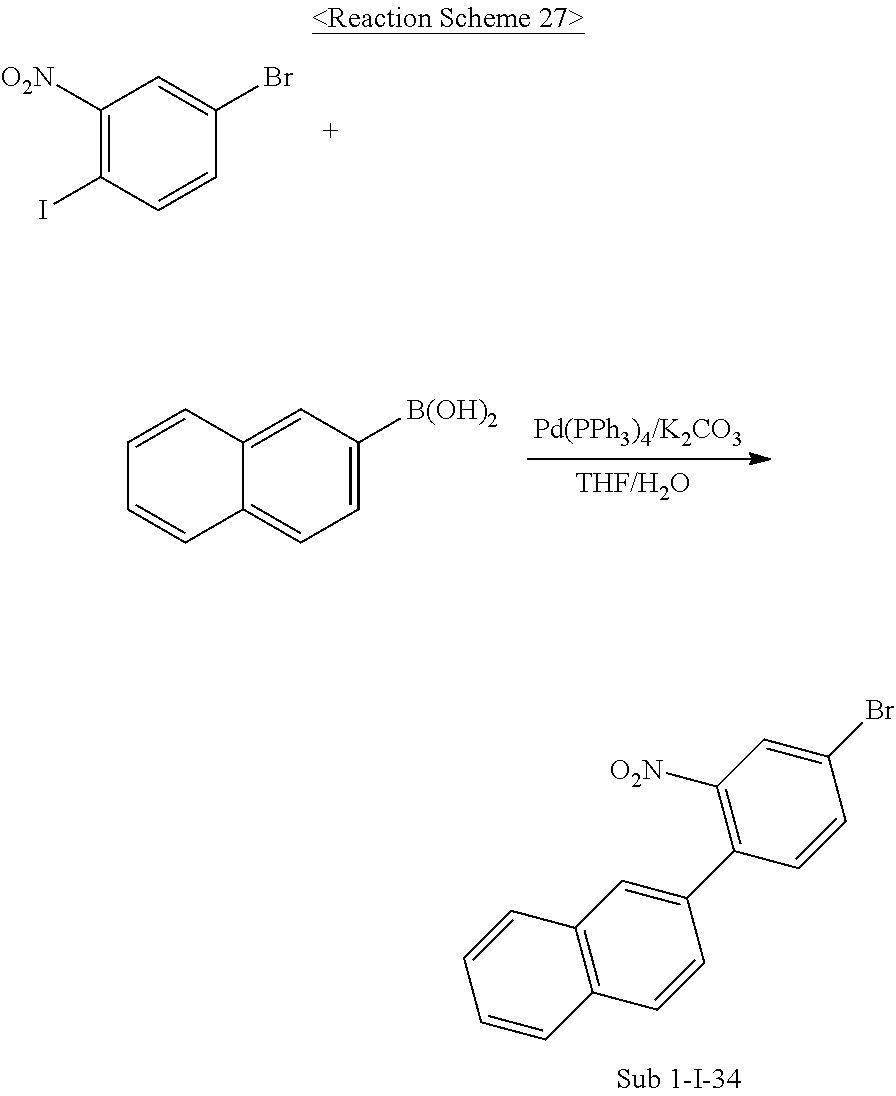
C1([O2N])=C(I)C=CC(Br)=C1.C1=C([B(OH)2])C=C2C(=C1)C=CC=C2.C12=C(C=CC(C3=C([O2N])C=C(Br)C=C3)=C1)C=CC=C2
